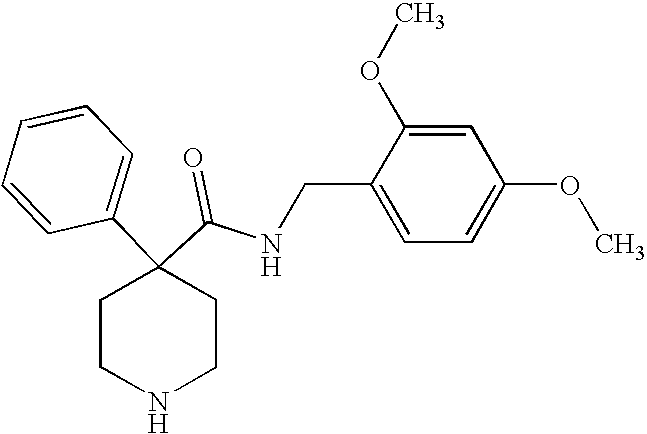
C1(CNC(C2(C3=CC=CC=C3)CCNCC2)=O)=CC=C(OC)C=C1OC
